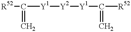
[R52]C([Y1][Y2][Y1]C([R52])=C)=C
